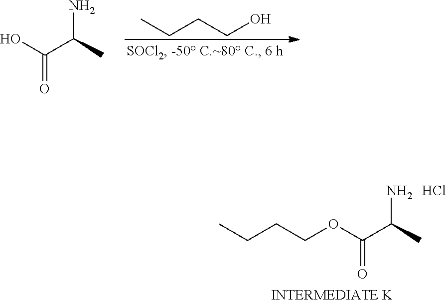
CCCCO.NC(C)C(O)=O.NC(C)C(OCCCC)=O.Cl
